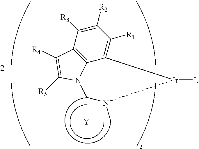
C1([R2])=C([R3])C2=C3C(=C1[R1])[Ir]([L])N(C)CN3C([R5])=C2[R4].[Y]
